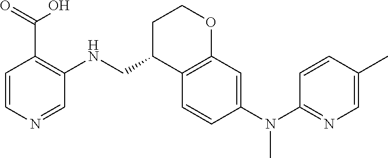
C1C(CNC2=C(C(=O)O)C=CN=C2)C2=C(OC1)C=C(N(C1=NC=C(C)C=C1)C)C=C2
